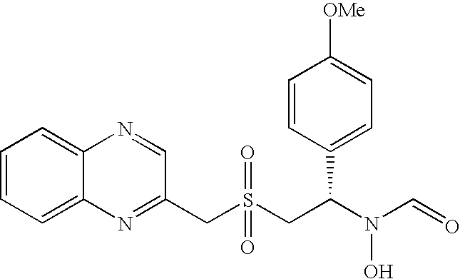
C(S(CC(N(C=O)O)C1=CC=C([OMe])C=C1)(=O)=O)C1=NC2=CC=CC=C2N=C1
